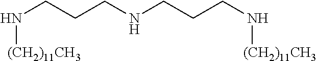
N(CCCNCCCN[(CH2)11CH3])[(CH2)11CH3]
